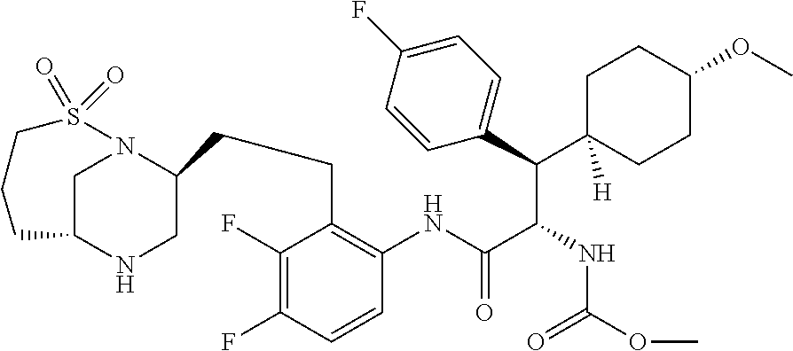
C1C([H])(C(C2=CC=C(F)C=C2)C(NC(OC)=O)C(=O)NC2=C(CCC3CNC4CN3S(=O)(=O)CCC4)C(F)=C(F)C=C2)CCC(OC)C1
